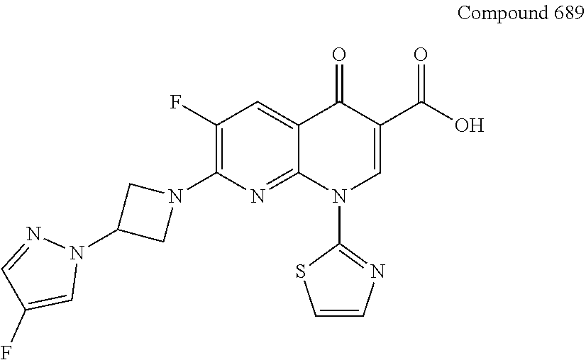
C1(F)=C(N2CC(N3N=CC(F)=C3)C2)N=C2C(=C1)C(=O)C(C(O)=O)=CN2C1=NC=CS1
